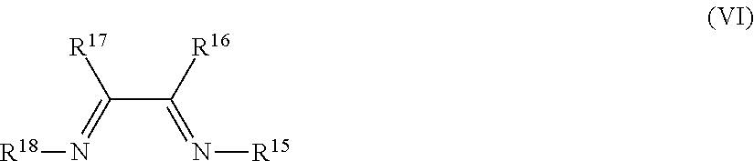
[R17]C(C([R16])=N[R15])=N[R18]
